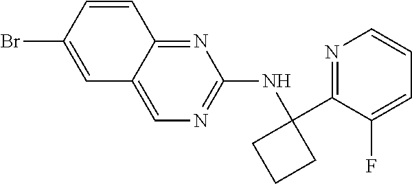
C1=C2C(=NC(NC3(C4=NC=CC=C4F)CCC3)=N1)C=CC(Br)=C2
